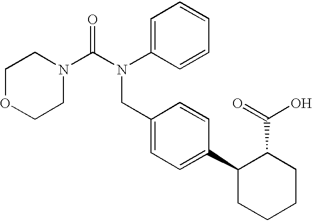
C1OCCN(C(N(C2=CC=CC=C2)CC2=CC=C(C3CCCCC3C(=O)O)C=C2)=O)C1
